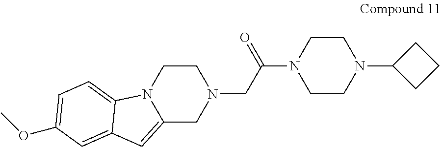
C12=CC3=CC(OC)=CC=C3N1CCN(CC(N1CCN(C3CCC3)CC1)=O)C2
